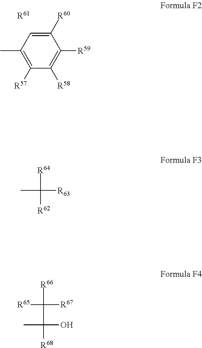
C1([R60])=CC(C)=C([R57])C([R58])=C1[R59].[R61].CC([R64])([R63])[R62].[R65]C([R66])([R67])C(O)(C)[R68]
